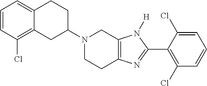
C12=CC=CC(Cl)=C1CC(N1CCC3=C(C1)N([H])C(C1=C(Cl)C=CC=C1Cl)=N3)CC2
